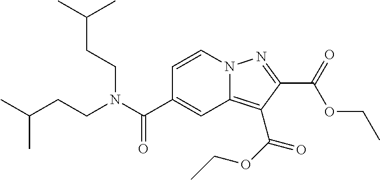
C(OCC)(C1=NN2C(=C1C(OCC)=O)C=C(C(N(CCC(C)C)CCC(C)C)=O)C=C2)=O
